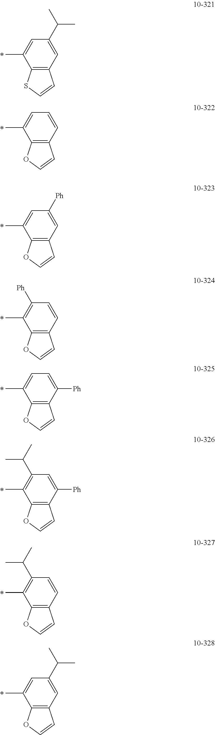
C12=C(C(C)=CC(C(C)C)=C1)SC=C2.C12=C(C(C)=CC=C1)OC=C2.C12=C(C(C)=CC([Ph])=C1)OC=C2.C12=C(C(C)=C([Ph])C=C1)OC=C2.C12=C(C(C)=CC=C1[Ph])OC=C2.C12=C(C(C)=C(C(C)C)C=C1[Ph])OC=C2.C12=C(C(C)=C(C(C)C)C=C1)OC=C2.C12=C(C(C)=CC(C(C)C)=C1)OC=C2
